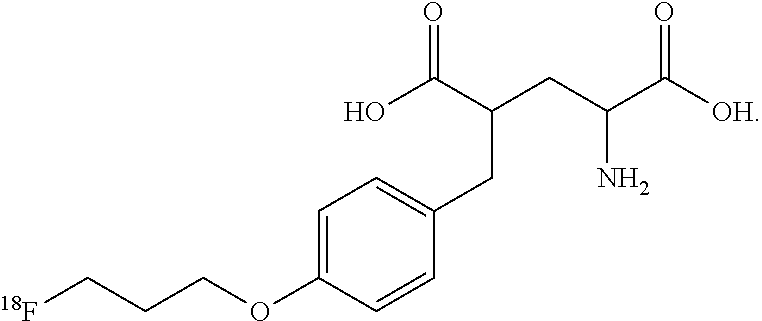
C1=C(OCCC[18F])C=CC(CC(CC(C([OH])=O)N)C(O)=O)=C1
